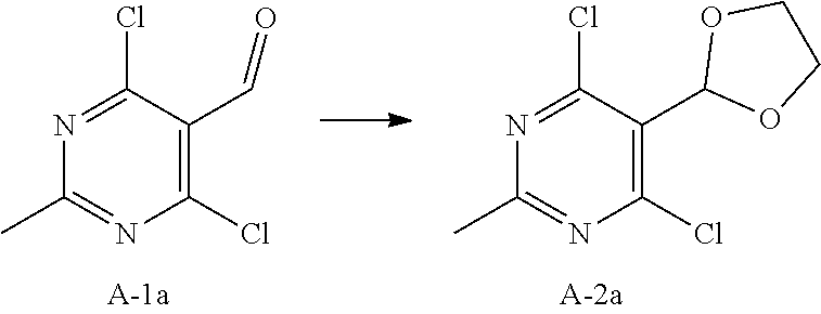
C1(Cl)=NC(C)=NC(Cl)=C1C1OCCO1.C1(Cl)=NC(C)=NC(Cl)=C1C=O
